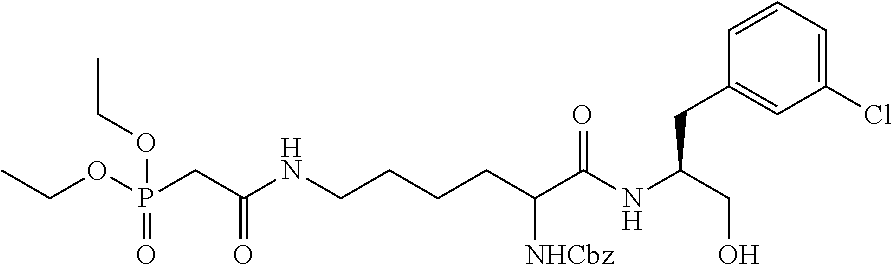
CCOP(CC(NCCCCC(C(NC(CO)CC1=CC(Cl)=CC=C1)=O)[NHCbz])=O)(=O)OCC
